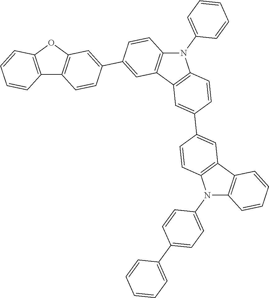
C12=C(OC3=C1C=CC(C1=CC4=C(C=C1)N(C1=CC=CC=C1)C1=C4C=C(C4=CC5=C(C=C4)N(C4=CC=C(C6=CC=CC=C6)C=C4)C4=C5C=CC=C4)C=C1)=C3)C=CC=C2
